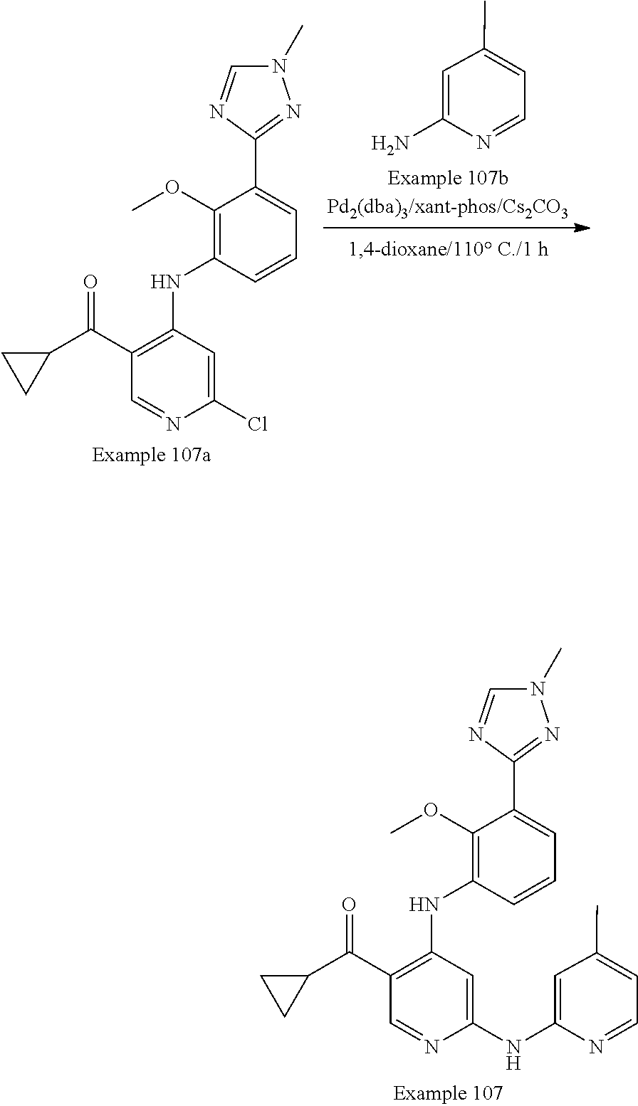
N1=CC=C(C)C=C1N.C1(OC)=C(NC2=C(C(C3CC3)=O)C=NC(Cl)=C2)C=CC=C1C1=NN(C)C=N1.C1(OC)=C(NC2=C(C(C3CC3)=O)C=NC(NC3=CC(C)=CC=N3)=C2)C=CC=C1C1=NN(C)C=N1
